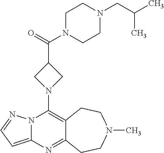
N12C(=CC=N1)N=C1C(=C2N2CC(C(=O)N3CCN(CC(C)C)CC3)C2)CCN(C)CC1
